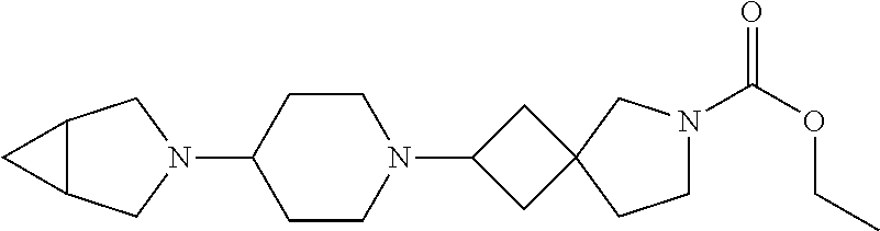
C12C(CN(C3CCN(C4CC5(C4)CCN(C(OCC)=O)C5)CC3)C1)C2
